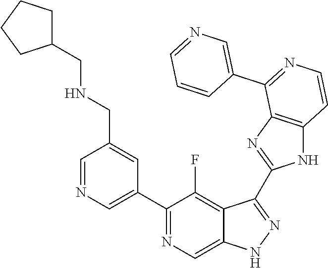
C1=NC=C(C2=NC=C3C(=C2F)C(C2=NC4=C(N2)C=CN=C4C2=CN=CC=C2)=NN3)C=C1CNCC1CCCC1
